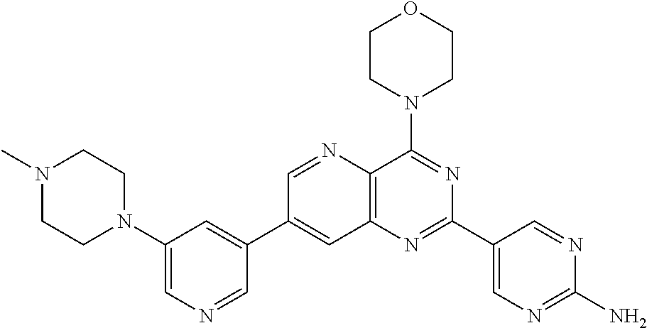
C1(N2CCN(C)CC2)=CN=CC(C2=CC3=C(N=C2)C(N2CCOCC2)=NC(C2=CN=C(N)N=C2)=N3)=C1
